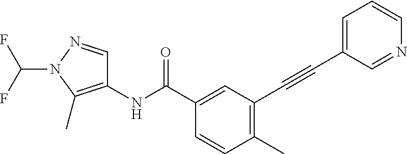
C1(C)=C(C#CC2=CC=CN=C2)C=C(C(NC2=C(C)N(C(F)F)N=C2)=O)C=C1
